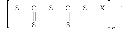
CSC(=S)SC(=S)S[X]C
